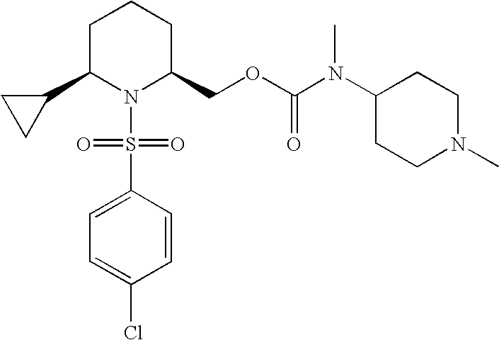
C1C(C2CC2)N(S(C2=CC=C(Cl)C=C2)(=O)=O)C(COC(N(C2CCN(C)CC2)C)=O)CC1
